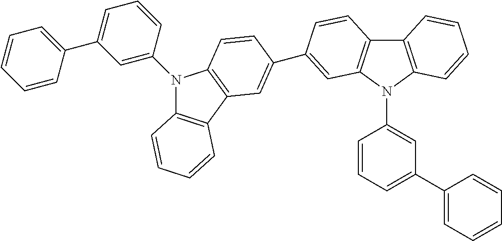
C1=CC(C2=CC=CC(N3C4=C(C5=C3C=CC(C3=CC6=C(C7=C(N6C6=CC(C8=CC=CC=C8)=CC=C6)C=CC=C7)C=C3)=C5)C=CC=C4)=C2)=CC=C1
